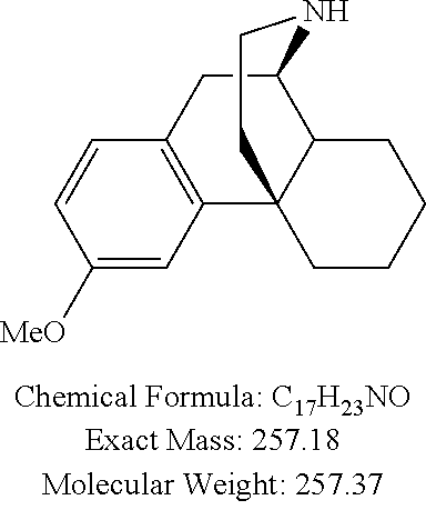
C1([MeO])=CC2=C(C=C1)CC1C3C2(CCN1)CCCC3
